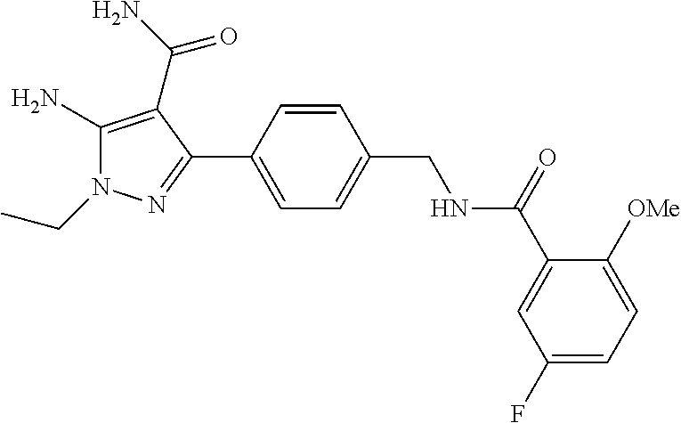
C1=CC(C2=NN(CC)C(N)=C2C(N)=O)=CC=C1CNC(C1=CC(F)=CC=C1[OMe])=O
